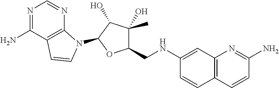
N1=C(N)C2=C(N=C1)N(C1C(O)C(O)(C)C(CNC3=CC4=C(C=C3)C=CC(N)=N4)O1)C=C2
